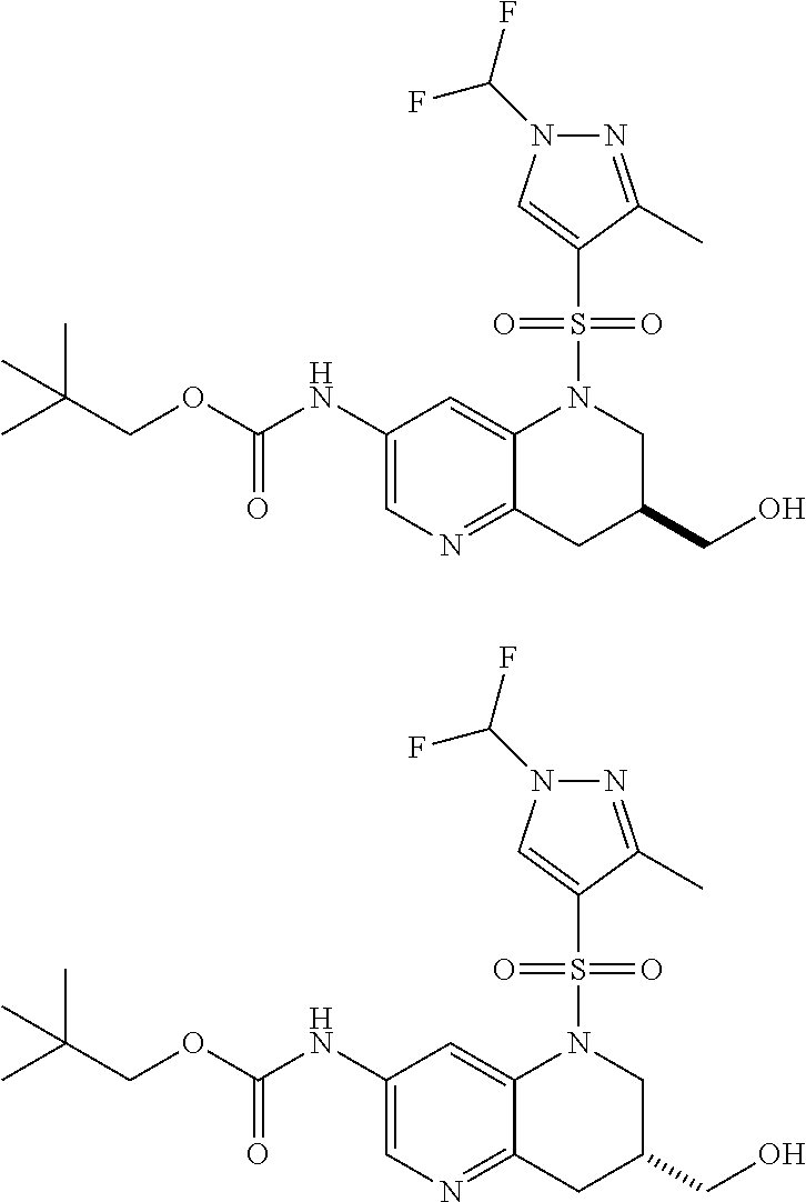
C1(NC(OCC(C)(C)C)=O)=CN=C2C(=C1)N(S(C1=CN(C(F)F)N=C1C)(=O)=O)CC(CO)C2.C1(NC(OCC(C)(C)C)=O)=CN=C2C(=C1)N(S(C1=CN(C(F)F)N=C1C)(=O)=O)CC(CO)C2
